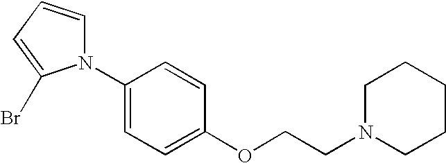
C1(N2C=CC=C2Br)=CC=C(OCCN2CCCCC2)C=C1
